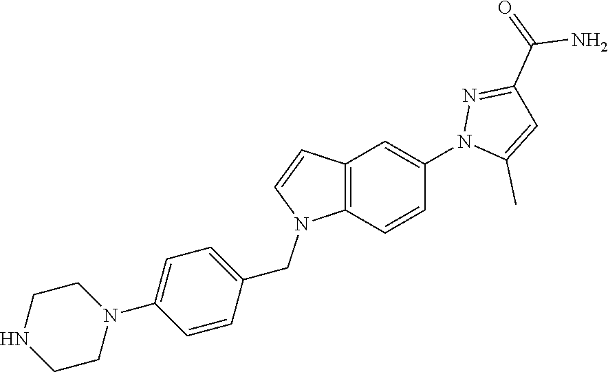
C12=C(C=CC(N3C(C)=CC(C(N)=O)=N3)=C1)N(CC1=CC=C(N3CCNCC3)C=C1)C=C2
